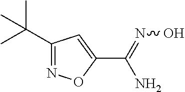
C(C1=CC(C(C)(C)C)=NO1)(=NO)N
